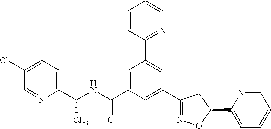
C1(C(NC(=O)C2=CC(C3=NC=CC=C3)=CC(C3=NOC(C4=CC=CC=N4)C3)=C2)C)=CC=C(Cl)C=N1
